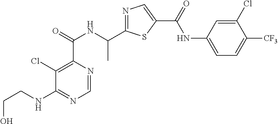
C1=NC(C(=O)NC(C2=NC=C(C(=O)NC3=CC=C([CF3])C(Cl)=C3)S2)C)=C(Cl)C(NCCO)=N1
